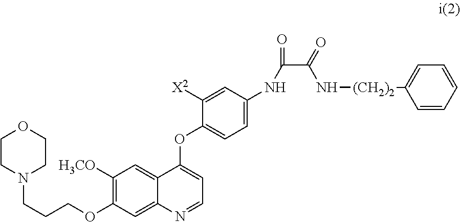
C1CN(CCCOC2=C([H3CO])C=C3C(=C2)N=CC=C3OC2=CC=C(NC(C(=O)N[(CH2)2]C3=CC=CC=C3)=O)C=C2[X2])CCO1
